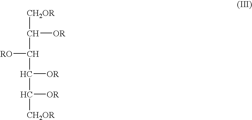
[CH2OR]C([OR])C([RO])C([OR])C([OR])[CH2OR]
